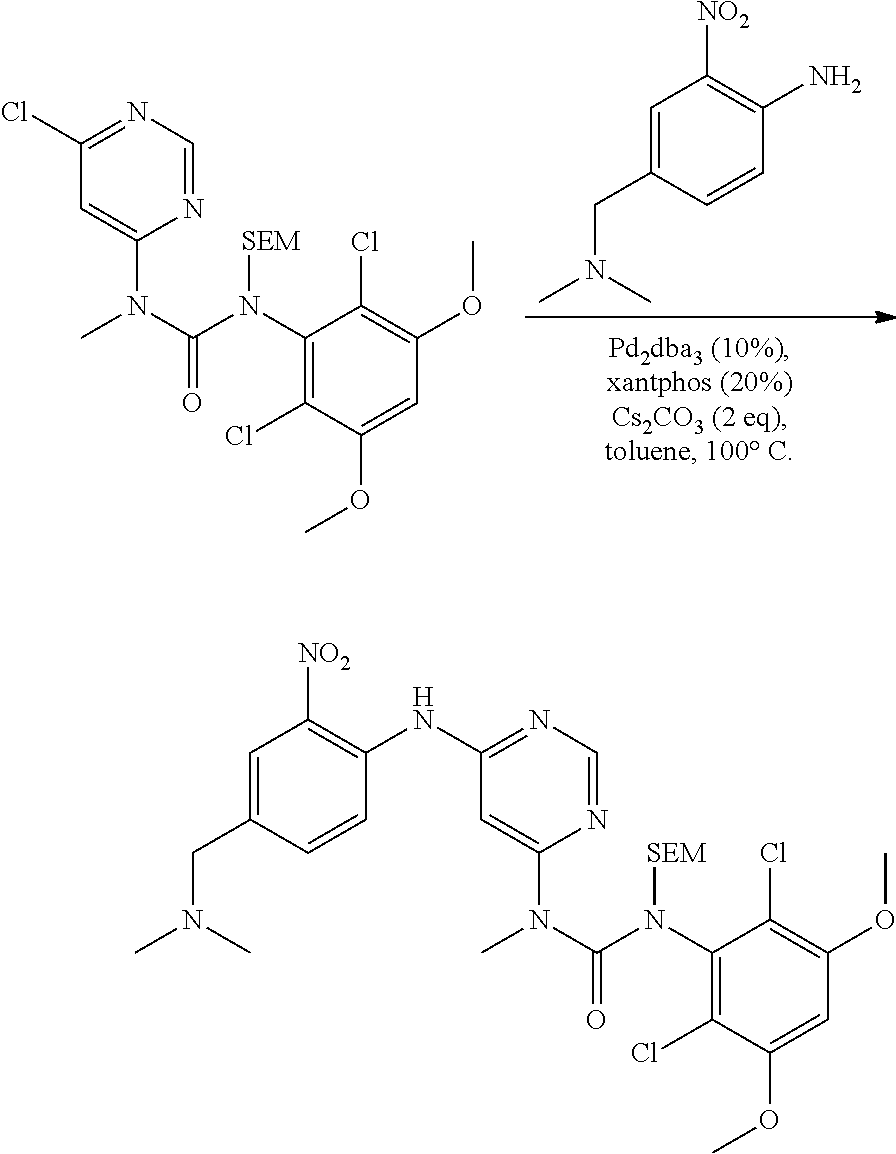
C1=C(CN(C)C)C=CC(N)=C1[NO2].C1(Cl)=NC=NC(N(C(N(C2=C(Cl)C(OC)=CC(OC)=C2Cl)[SEM])=O)C)=C1.C1=C(CN(C)C)C=CC(NC2=NC=NC(N(C(N(C3=C(Cl)C(OC)=CC(OC)=C3Cl)[SEM])=O)C)=C2)=C1[NO2]
